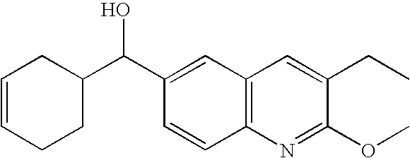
C1(C(C2=CC3=C(C=C2)N=C(OC)C(CC)=C3)O)CC=CCC1
